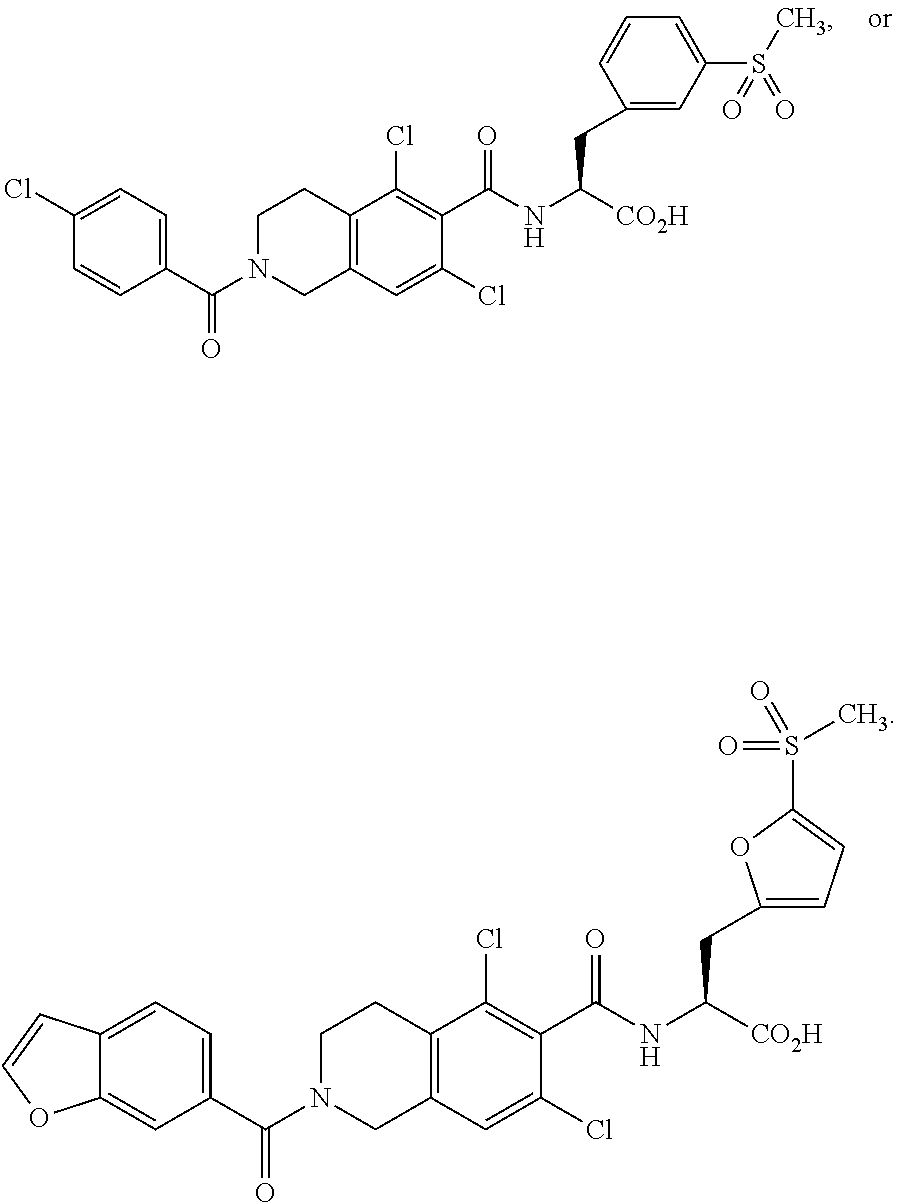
C1=C(C(N2CC3=C(CC2)C(Cl)=C(C(=O)NC(CC2=CC(S(=O)(C)=O)=CC=C2)[CO2H])C(Cl)=C3)=O)C=CC(Cl)=C1.C1=C(C(N2CC3=C(CC2)C(Cl)=C(C(=O)NC(CC2=CC=C(S(=O)(=O)C)O2)[CO2H])C(Cl)=C3)=O)C=C2C(=C1)C=CO2
